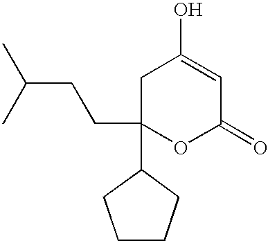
C1C(CCC(C)C)(C2CCCC2)OC(=O)C=C1O
